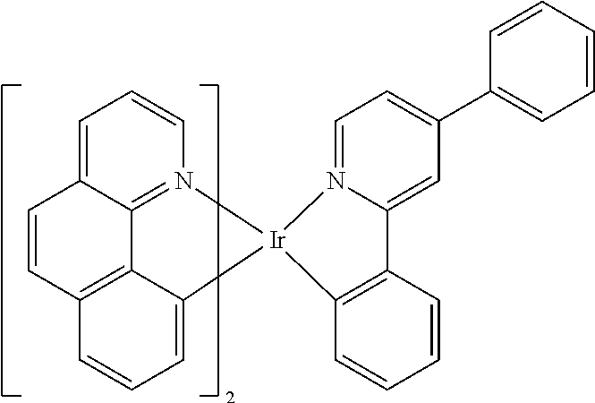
C12=CC=CN3=C1C1=C(C=CC=C1[Ir]31N3=CC=C(C4=CC=CC=C4)C=C3C3=C1C=CC=C3)C=C2
